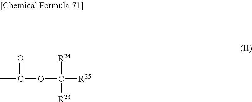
[R24]C(OC(=O)C)([R25])[R23]
